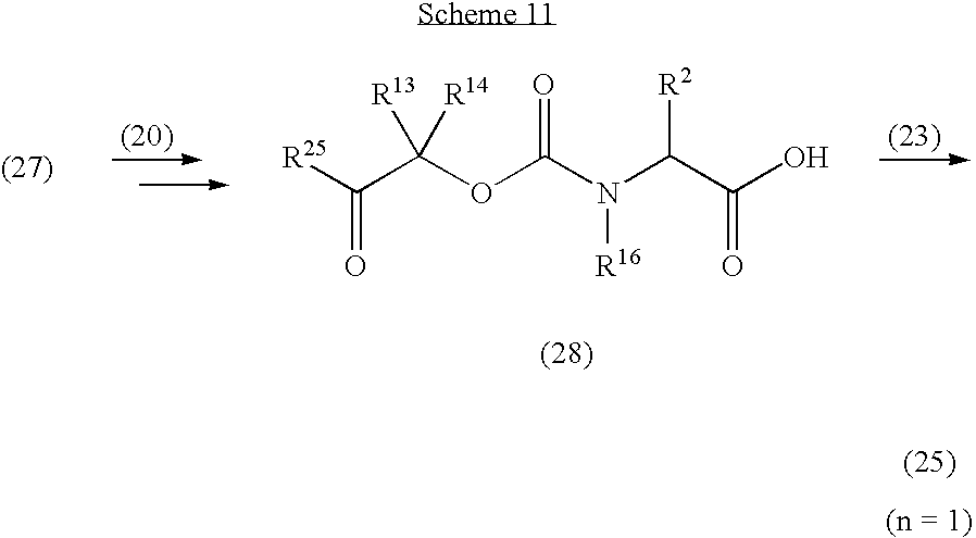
[R25]C(C(OC(N(C(C(O)=O)[R2])[R16])=O)([R13])[R14])=O
